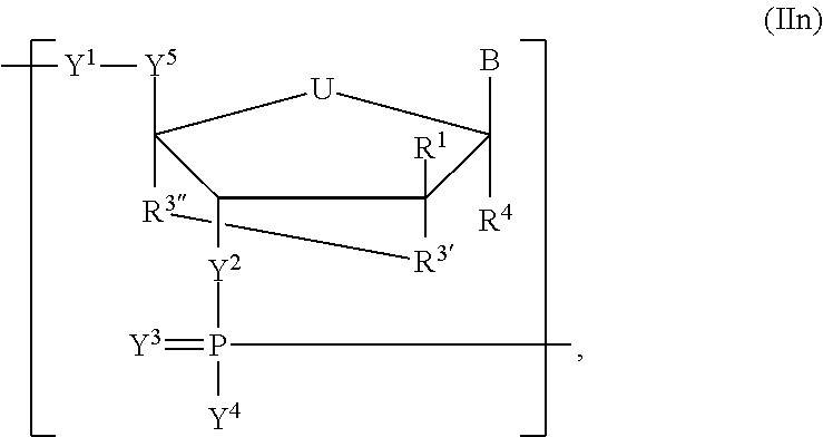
[R4]C1(B)C2([R1])[R3][R3]C([Y5][Y1]C)([U]1)C2[Y2]P([Y4])(=[Y3])C
